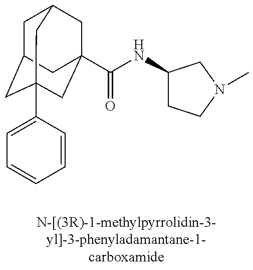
C1C2CC3(C4=CC=CC=C4)CC(C(NC4CCN(C)C4)=O)(CC1C3)C2
